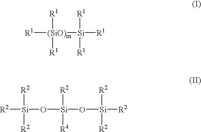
[R1][(SiO)m]([R1])([R1])[Si]([R1])([R1])[R1].[R2][Si](O[Si](O[Si]([R2])([R2])[R2])([R2])[R4])([R2])[R2]
